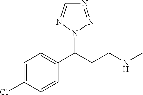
C1(C(CCNC)N2N=NC=N2)=CC=C(Cl)C=C1
